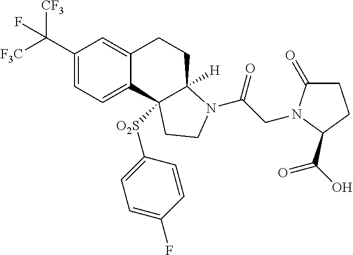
C(C1=CC=C2C(=C1)CCC1([H])C2([O2S]C2=CC=C(F)C=C2)CCN1C(CN1C(=O)CCC1C(=O)O)=O)([F3C])([CF3])F
